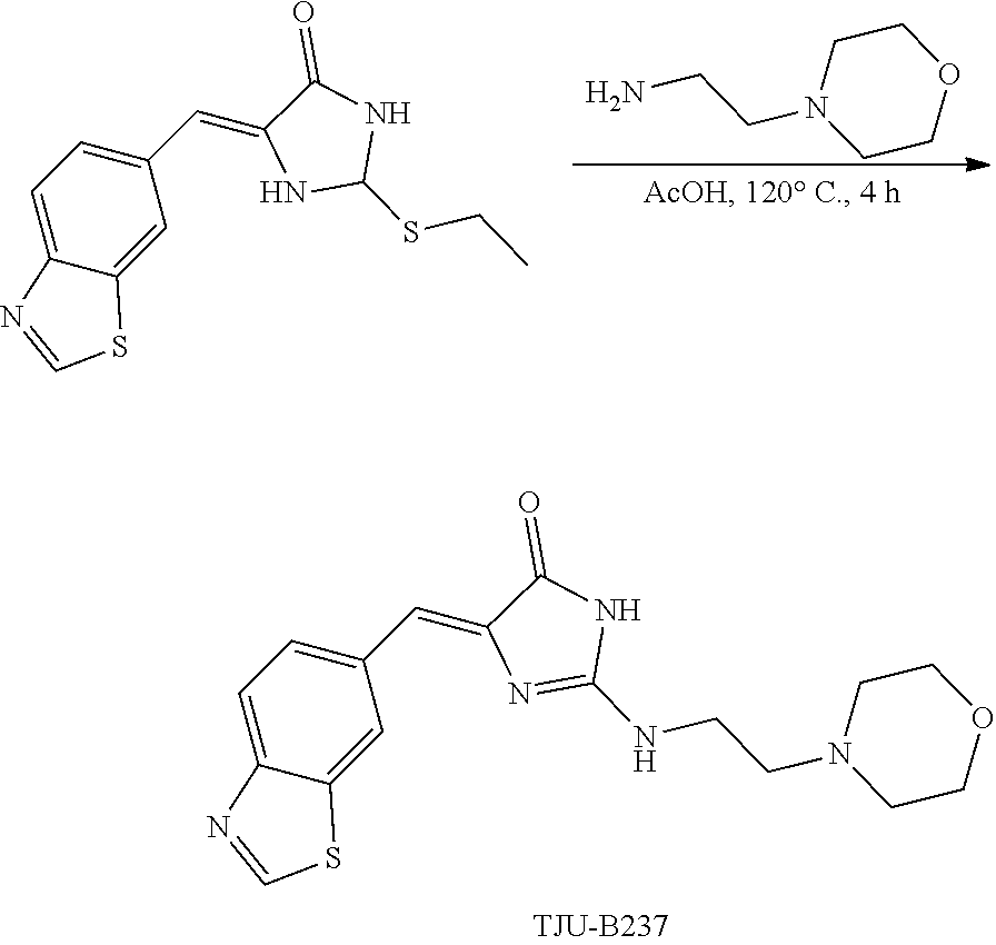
C1(C=C2NC(SCC)NC2=O)=CC=C2C(=C1)SC=N2.C(N1CCOCC1)CN.C1(C=C2N=C(NCCN3CCOCC3)NC2=O)=CC=C2C(=C1)SC=N2
